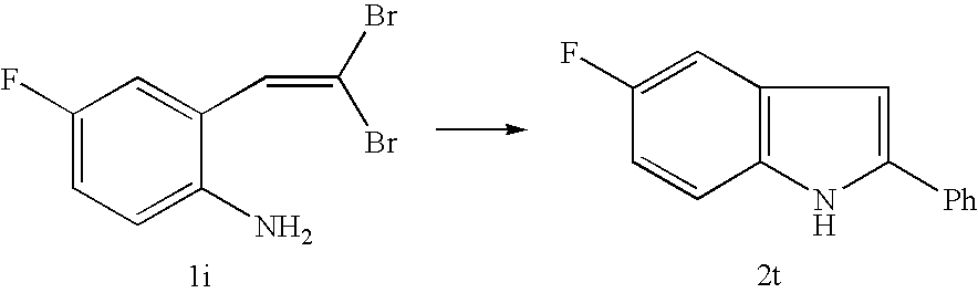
C1(F)=CC=C(N)C(C=C(Br)Br)=C1.C1(F)=CC2=C(C=C1)NC([Ph])=C2
